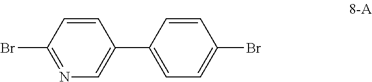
C1=CC(Br)=NC=C1C1=CC=C(Br)C=C1
